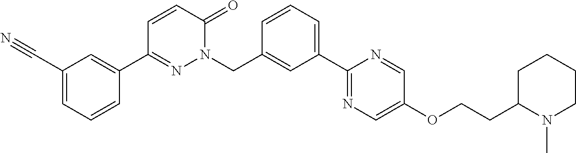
C1(C2=NN(CC3=CC(C4=NC=C(OCCC5N(C)CCCC5)C=N4)=CC=C3)C(=O)C=C2)=CC(C#N)=CC=C1
